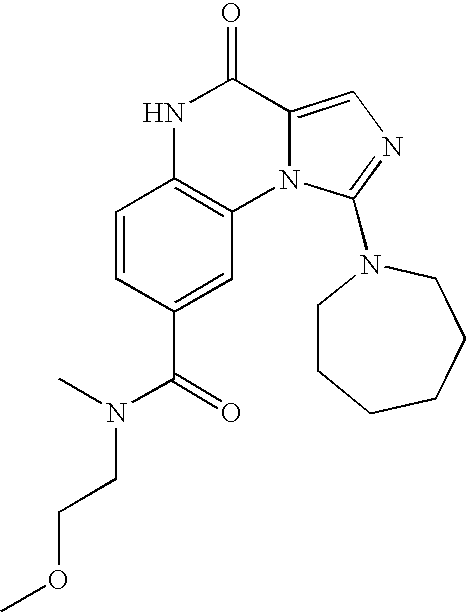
C1=CC(C(=O)N(C)CCOC)=CC2=C1NC(=O)C1=CN=C(N3CCCCCC3)N21
